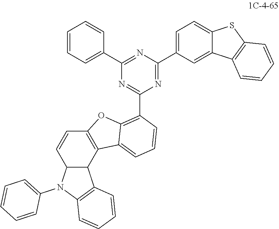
C12C(C3=C(C=C1)OC1=C(C4=NC(C5=CC=CC=C5)=NC(C5=CC=C6C(=C5)C5=C(S6)C=CC=C5)=N4)C=CC=C31)C1=C(N2C2=CC=CC=C2)C=CC=C1
